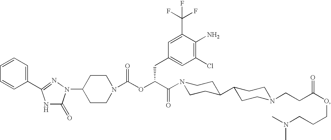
C1(N2C(=O)NC(C3=CC=CC=C3)=N2)CCN(C(OC(C(=O)N2CCC(C3CCN(CCC(OCCCN(C)C)=O)CC3)CC2)CC2=CC(Cl)=C(N)C(C(F)(F)F)=C2)=O)CC1
